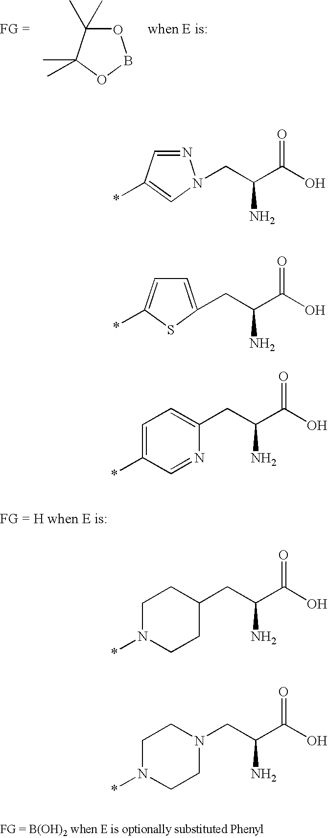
O1C(C)(C)C(C)(C)OB1.N1=CC(*)=CN1CC(C(O)=O)N.C1=C(CC(C(O)=O)N)SC(*)=C1.C1(CC(C(O)=O)N)=CC=C(*)C=N1.C1(CC(C(O)=O)N)CCN(*)CC1.N1(CC(C(O)=O)N)CCN(*)CC1
